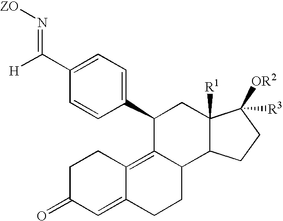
C1(C2C3=C4C(=CC(=O)CC4)CCC3C3C([R1])(C2)C([OR2])([R3])CC3)=CC=C(C([H])=N[ZO])C=C1
